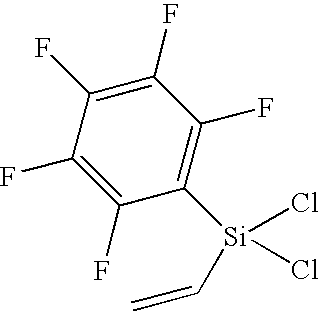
C1(F)=C(F)C(F)=C([Si](Cl)(C=C)Cl)C(F)=C1F
